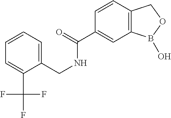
C1=CC2=C(C=C1C(=O)NCC1=CC=CC=C1C(F)(F)F)B(O)OC2
